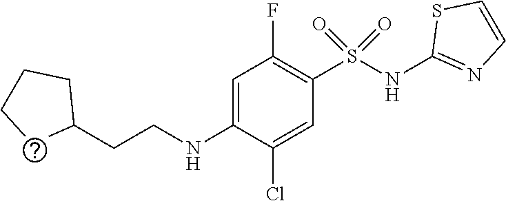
C1=C(NCCC2CCCC2)C(Cl)=CC(S(NC2=NC=CS2)(=O)=O)=C1F
